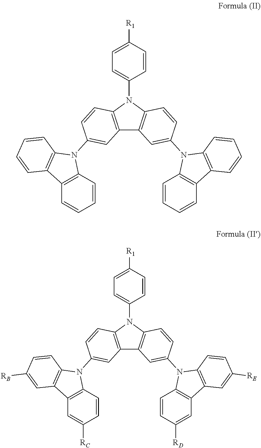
C12=C(N(C3=CC=C([R1])C=C3)C3=C1C=C(N1C4=C(C=CC=C4)C4=C1C=CC=C4)C=C3)C=CC(N1C3=C(C=CC=C3)C3=C1C=CC=C3)=C2.C12=C(N(C3=CC=C([R1])C=C3)C3=C1C=C(N1C4=C(C=C([RD])C=C4)C4=C1C=CC([RE])=C4)C=C3)C=CC(N1C3=C(C=C([RC])C=C3)C3=C1C=CC([RB])=C3)=C2
